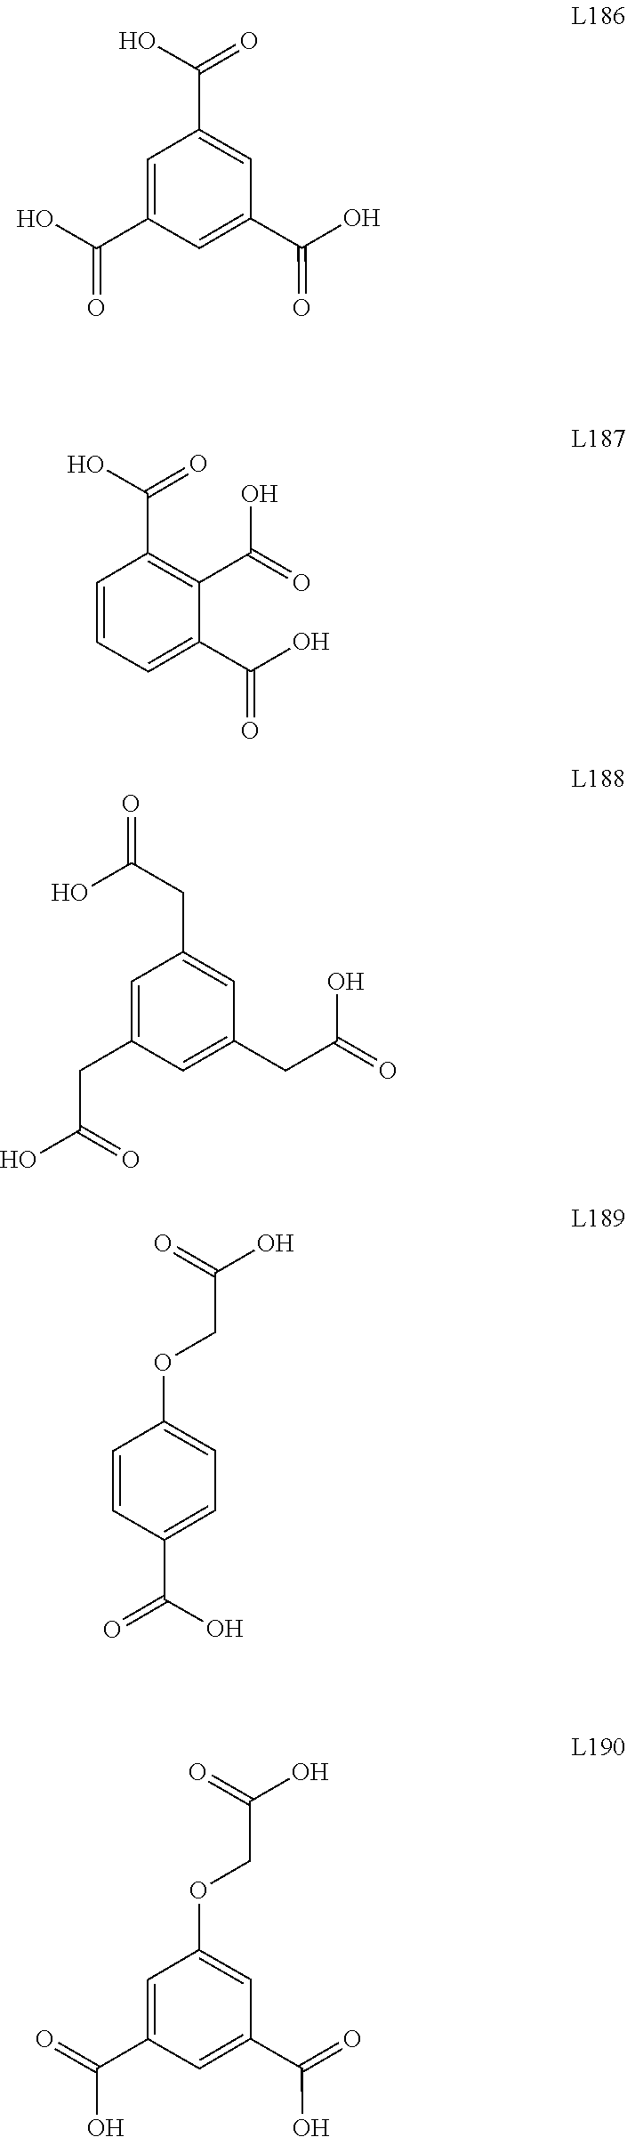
C1(C(=O)O)=CC(C(=O)O)=CC(C(O)=O)=C1.C1(C(=O)O)=C(C(=O)O)C(C(=O)O)=CC=C1.C1=C(CC(=O)O)C=C(CC(O)=O)C=C1CC(O)=O.C1(C(=O)O)=CC=C(OCC(=O)O)C=C1.C1(OCC(=O)O)=CC(C(O)=O)=CC(C(=O)O)=C1
